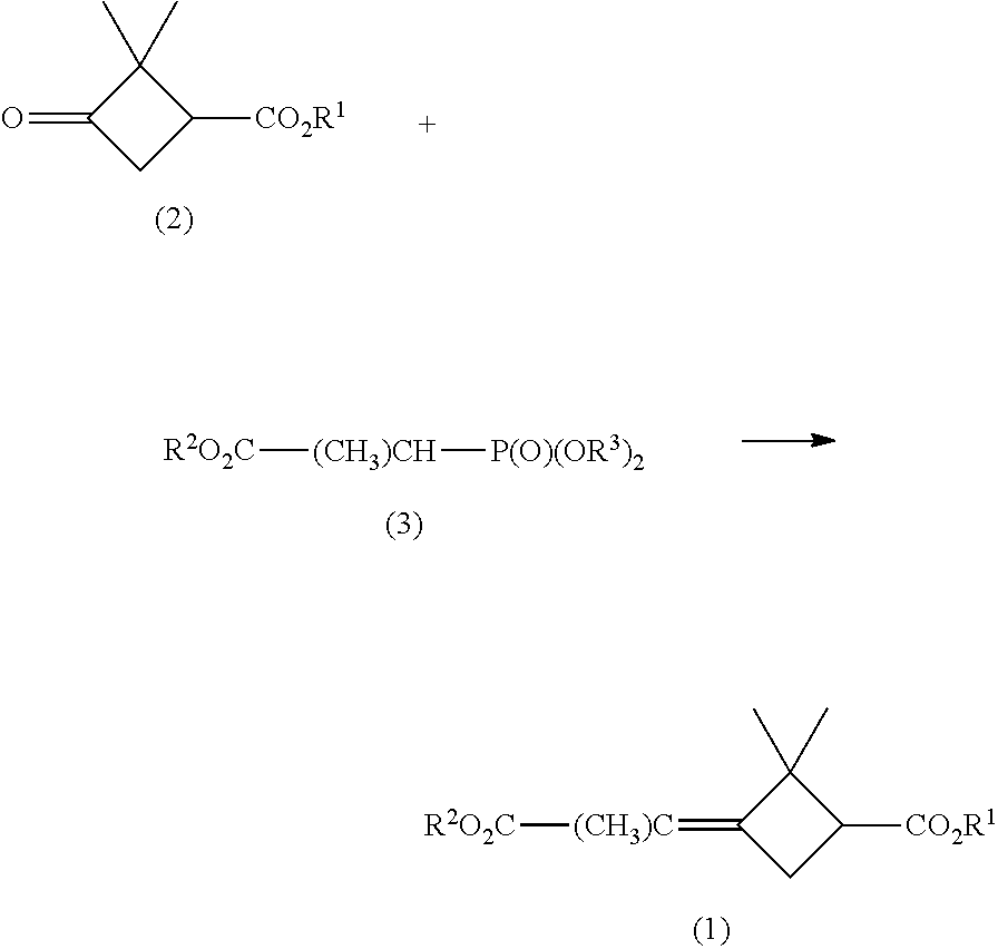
C1(=O)CC([CO2R1])C1(C)C.[R2O2C][(CH3)CH][P(O)(OR3)2].C1(=[(CH3)C][R2O2C])CC([CO2R1])C1(C)C
